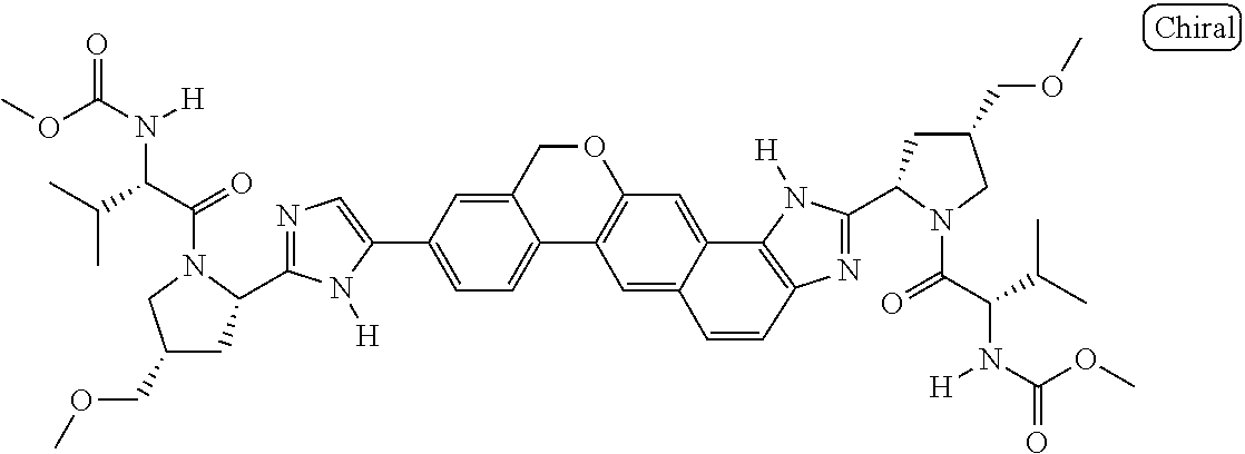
C1=C(C2=CC=C3C(=C2)COC2=C3C=C3C(=C2)C2=C(N=C(C4CC(COC)CN4C(=O)C(C(C)C)N([H])C(OC)=O)N2[H])C=C3)N([H])C(C2CC(COC)CN2C(=O)C(C(C)C)N([H])C(OC)=O)=N1
